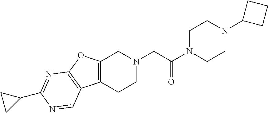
C1N(C(CN2CC3=C(CC2)C2=C(O3)N=C(C3CC3)N=C2)=O)CCN(C2CCC2)C1
